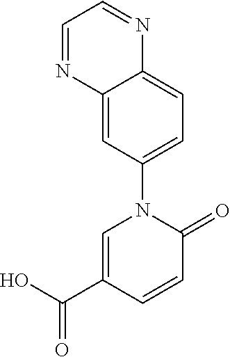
C1=C(C(O)=O)C=CC(=O)N1C1=CC=C2C(=C1)N=CC=N2
